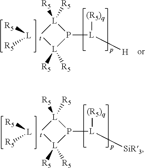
[L]([R5])[R5].[L]1([R5])([R5])[t][L]([R5])([R5])P1[L]([SiR3])[(R5)q].[L]([R5])[R5].[L]1([R5])([R5])[t][L]([R5])([R5])P1[L]([H])[(R5)q]
